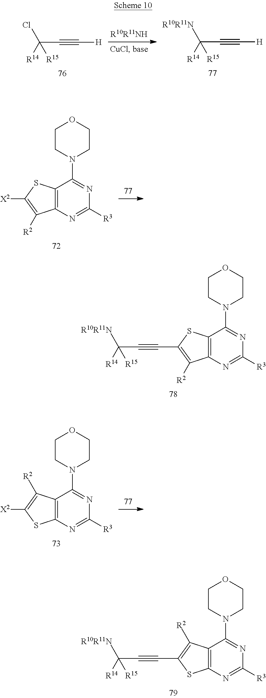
C12=C(N=C([R3])N=C1N1CCOCC1)C([R2])=C([X2])S2.C12=C(N=C([R3])N=C1N1CCOCC1)SC([X2])=C2[R2].C12=C(N=C([R3])N=C1N1CCOCC1)C([R2])=C(C#CC([R14])([R10R11N])[R15])S2.C12=C(N=C([R3])N=C1N1CCOCC1)SC(C#CC([R14])([R10R11N])[R15])=C2[R2].ClC(C#C[H])([R14])[R15].[R10R11N]C(C#C[H])([R14])[R15]
